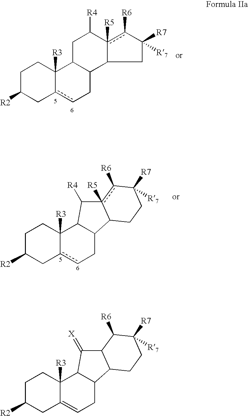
C1c2cCC3C(C2([R3])CCC1[R2])CC([R4])c1([R5])c([R6])C([R7])([R7])CC31.C1c2cCC3C(C2([R3])CCC1[R2])C([R4])c1([R5])c([R6])C([R7])([R7])CCC31.C1C2=CCC3C(C2([R3])CCC1[R2])C(=[X])C1C3CCC([R7])([R7])C1[R6]
